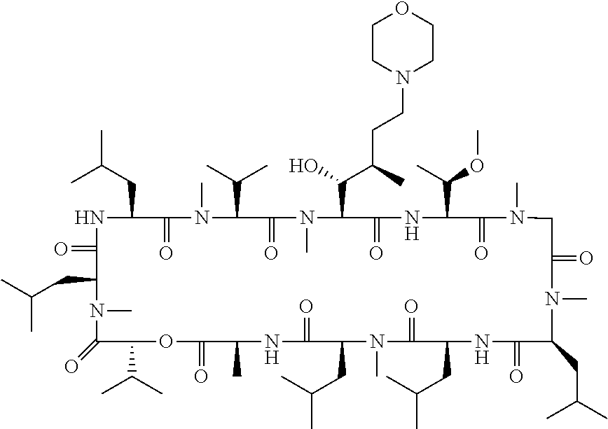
N1C(CC(C)C)C(=O)N(C)C(C(C)C)C(=O)N(C)C(C(C(CCN2CCOCC2)C)O)C(=O)NC(C(C)OC)C(=O)N(C)CC(=O)N(C)C(CC(C)C)C(=O)NC(CC(C)C)C(=O)N(C)C(CC(C)C)C(=O)NC(C)C(=O)OC(C(C)C)C(=O)N(C)C(CC(C)C)C1=O
